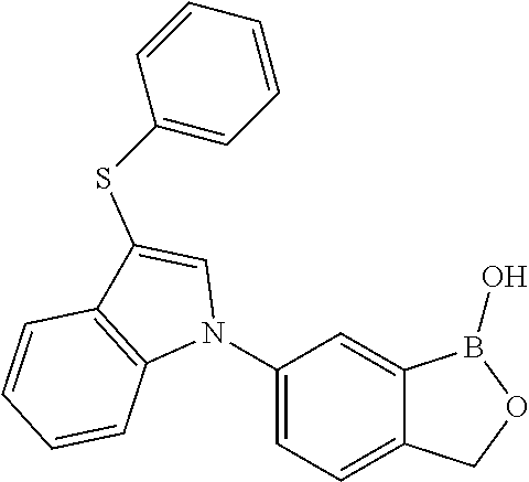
C1(N2C=C(SC3=CC=CC=C3)C3=C2C=CC=C3)=CC=C2C(=C1)B(O)OC2
